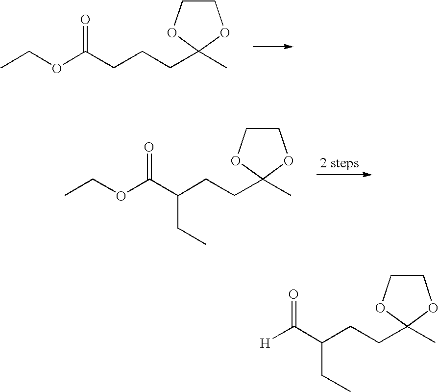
O(C(CCCC1(C)OCCO1)=O)CC.O(C(C(CCC1(C)OCCO1)CC)=O)CC.[H]C(C(CCC1(C)OCCO1)CC)=O
